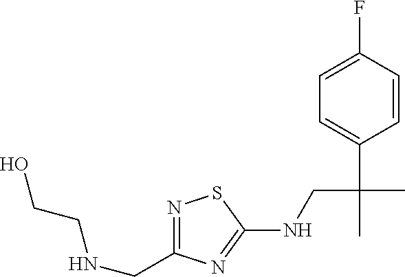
N1=C(CNCCO)N=C(NCC(C)(C2=CC=C(F)C=C2)C)S1
